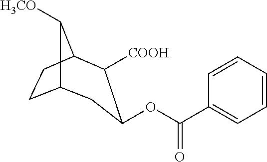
C12CCC(C1[H3CO])C([COOH])C(OC(C1=CC=CC=C1)=O)C2
